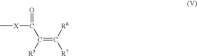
C[X]C(=O)C([R5])=C([R6])[R7]
